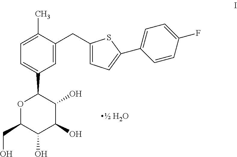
C1(C2=CC=C(CC3=CC(C4OC(CO)C(O)C(O)C4O)=CC=C3C)S2)=CC=C(F)C=C1
